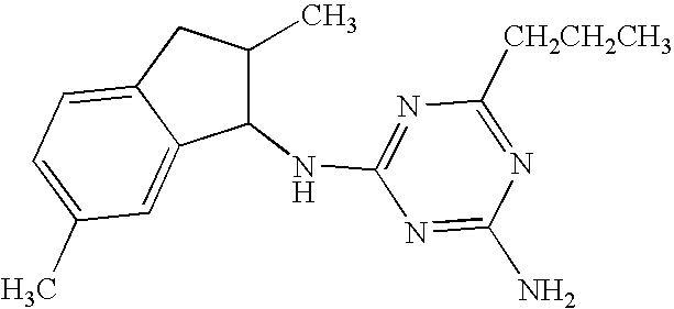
C1(NC2=NC([CH2CH2CH3])=NC(N)=N2)C(C)CC2=CC=C(C)C=C12
